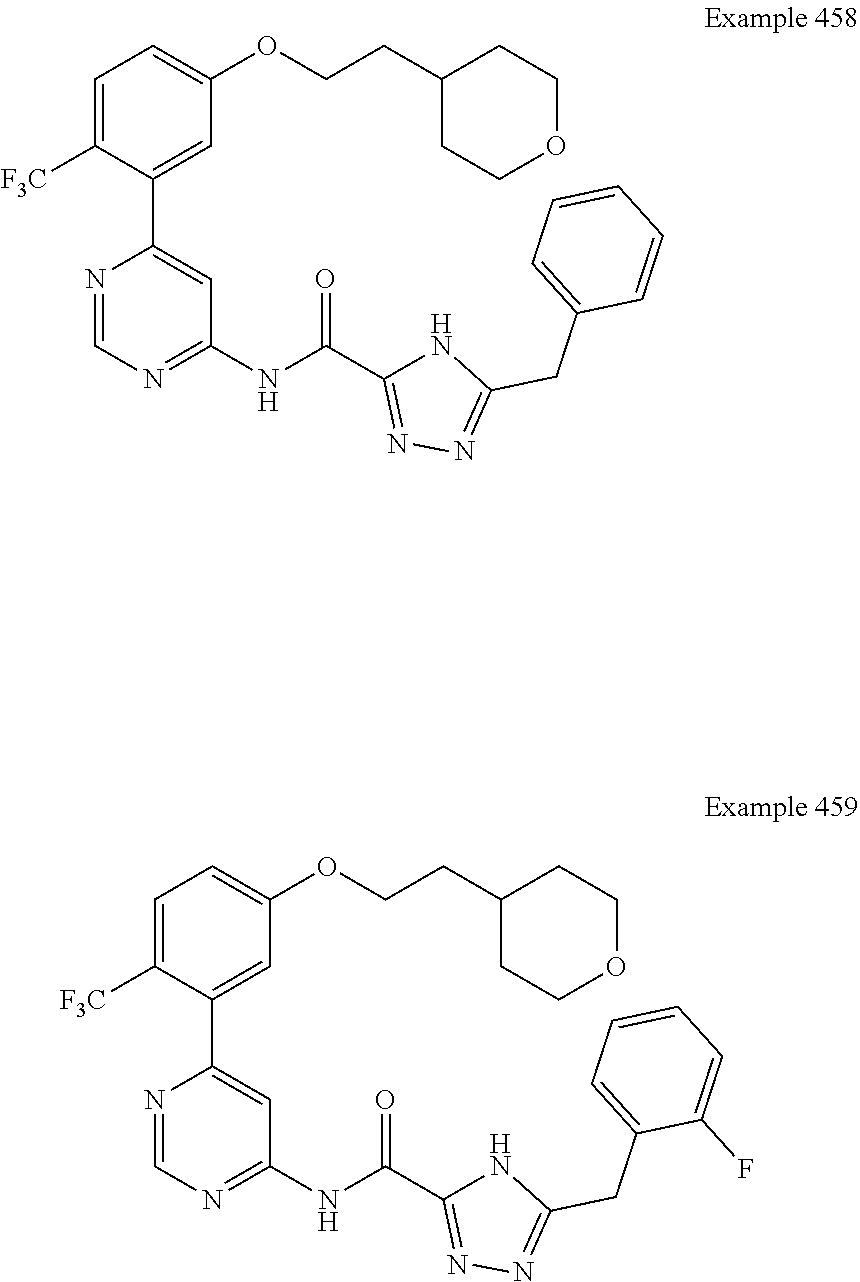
C1(NC(C2=NN=C(CC3=CC=CC=C3F)N2)=O)=NC=NC(C2=CC(OCCC3CCOCC3)=CC=C2[F3C])=C1.C1(NC(C2=NN=C(CC3=CC=CC=C3)N2)=O)=NC=NC(C2=CC(OCCC3CCOCC3)=CC=C2[F3C])=C1
